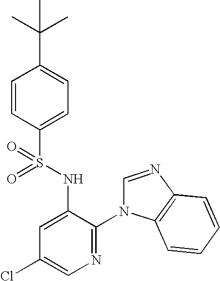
C1=CC(S(=O)(NC2=CC(Cl)=CN=C2N2C=NC3=C2C=CC=C3)=O)=CC=C1C(C)(C)C
